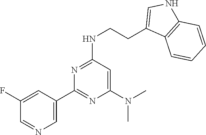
C1=C(C2=NC(N(C)C)=CC(NCCC3=CNC4=C3C=CC=C4)=N2)C=C(F)C=N1
